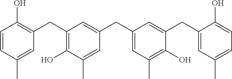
C1=CC(C)=CC(CC2=C(O)C(C)=CC(CC3=CC(C)=C(O)C(CC4=CC(C)=CC=C4O)=C3)=C2)=C1O
